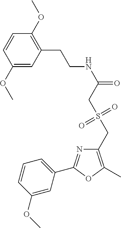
C1(OC)=CC(CCNC(=O)CS(CC2=C(C)OC(C3=CC=CC(OC)=C3)=N2)(=O)=O)=C(OC)C=C1
